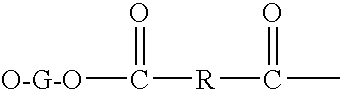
[O-G-O]C([R]C(C)=O)=O
